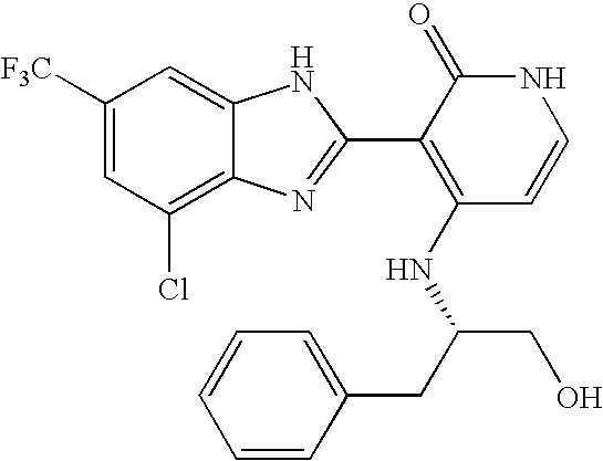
C1(Cl)=C2C(=CC([F3C])=C1)NC(C1=C(NC(CO)CC3=CC=CC=C3)C=CNC1=O)=N2
